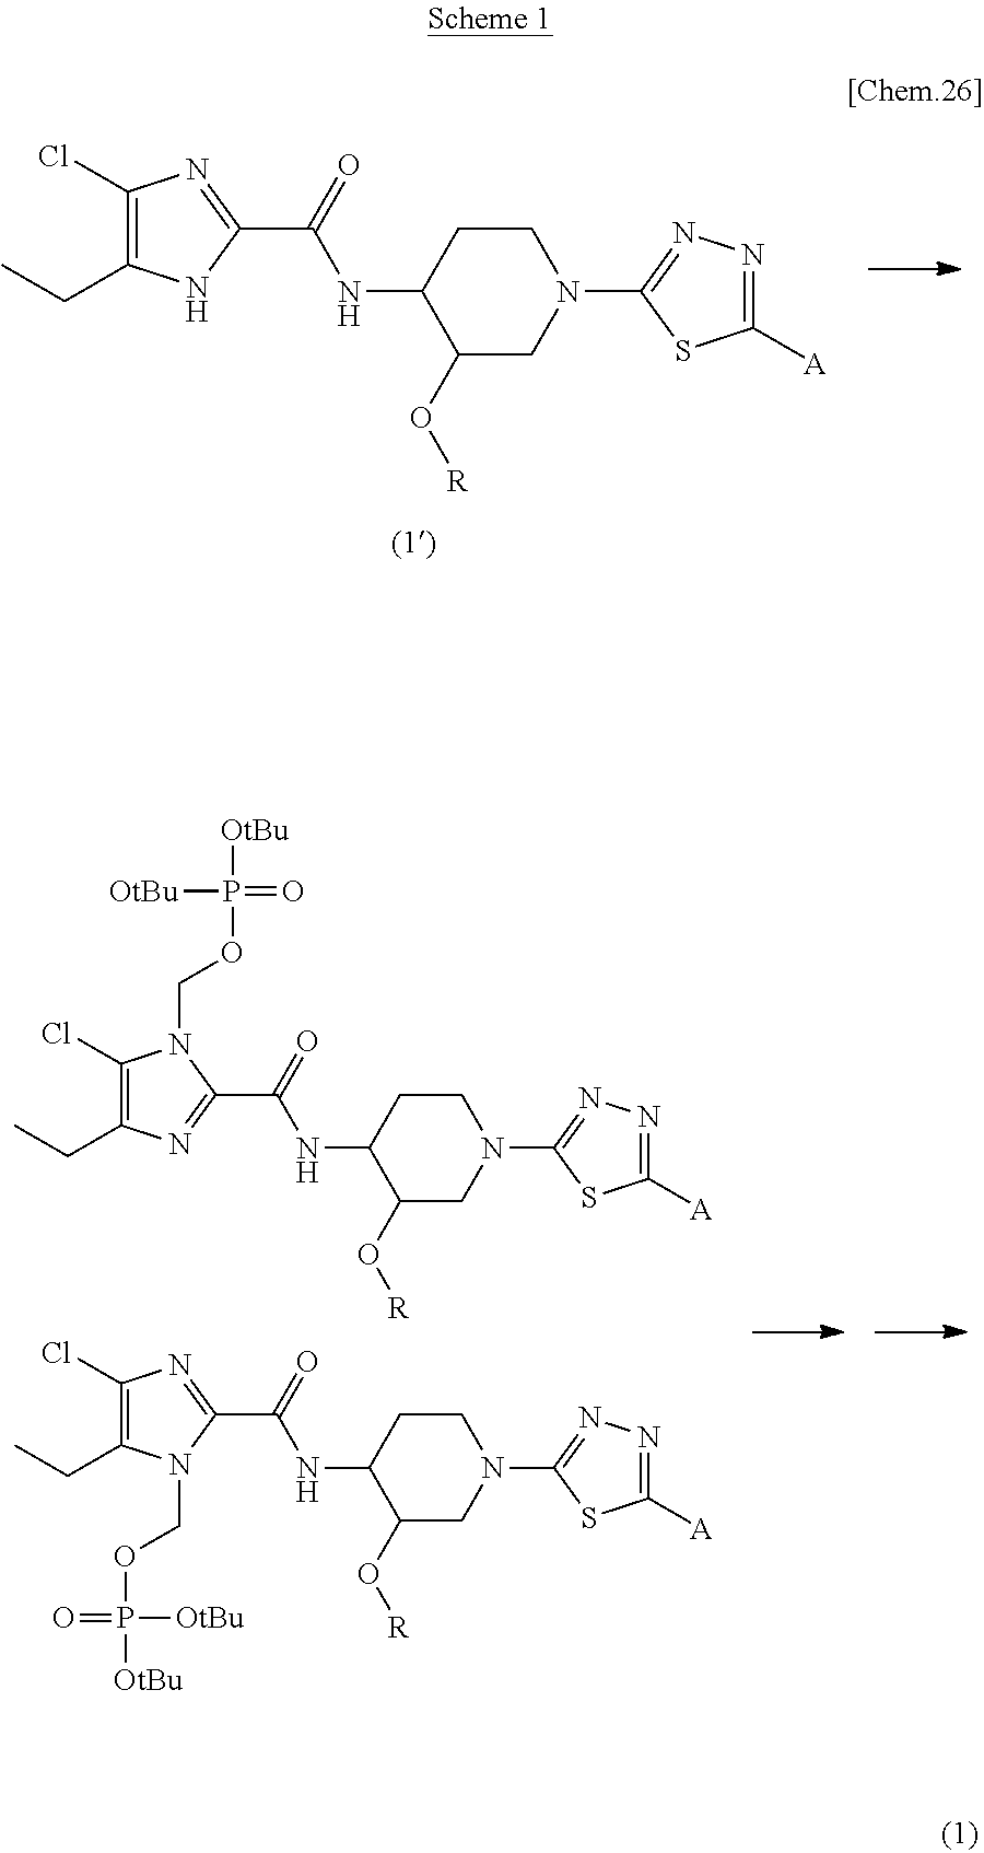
C1(Cl)=C(CC)NC(C(=O)NC2C(O[R])CN(C3=NN=C([A])S3)CC2)=N1.C1(Cl)=C(CC)N(COP([OtBu])([OtBu])=O)C(C(=O)NC2C(O[R])CN(C3=NN=C([A])S3)CC2)=N1.C1(Cl)=C(CC)N=C(C(=O)NC2C(O[R])CN(C3=NN=C([A])S3)CC2)N1COP([OtBu])(=O)[OtBu]
